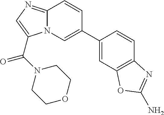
N12C(=NC=C1C(N1CCOCC1)=O)C=CC(C1=CC3=C(C=C1)N=C(N)O3)=C2
